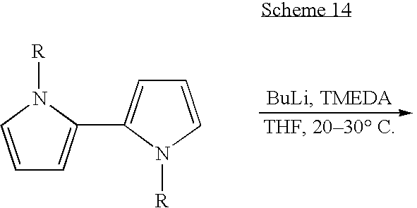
C1=CN([R])C(C2=CC=CN2[R])=C1
